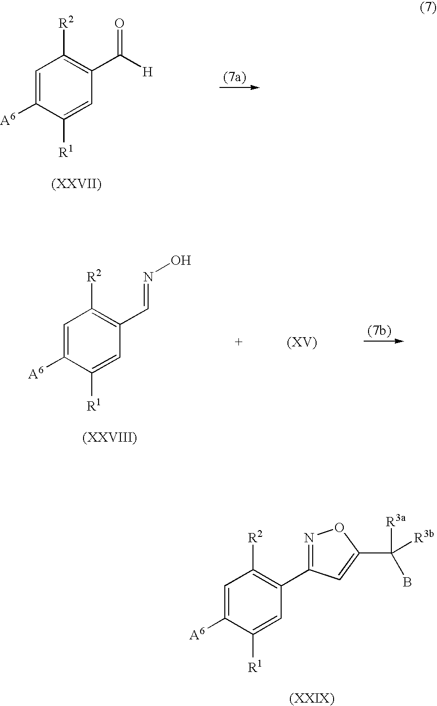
C1=C([A6])C([R1])=CC(C(=O)[H])=C1[R2].C1=C([A6])C([R1])=CC(C=NO)=C1[R2].C1=C([A6])C([R1])=CC(C2=NOC(C(B)([R3a])[R3b])=C2)=C1[R2]
